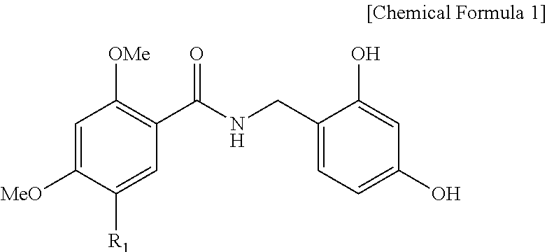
C1=C([MeO])C([R1])=CC(C(NCC2=CC=C(O)C=C2O)=O)=C1[OMe]
